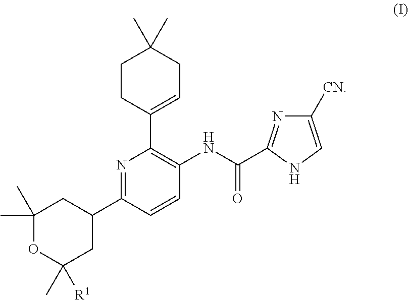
C1CC(C2=C(NC(=O)C3=NC([CN])=CN3)C=CC(C3CC(C)(C)OC(C)([R1])C3)=N2)=CCC1(C)C
